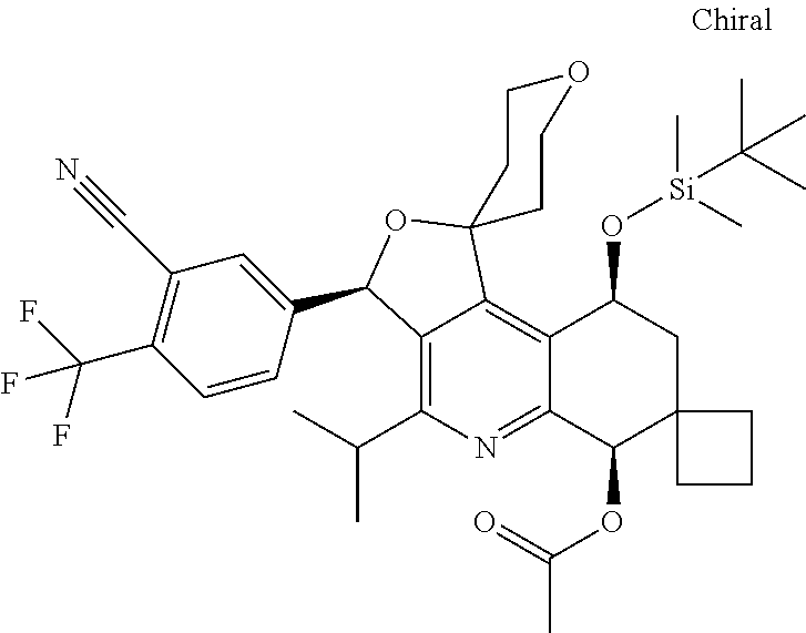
C12=C(C(C)C)N=C3C(=C1C1(OC2C2=CC(C#N)=C(C(F)(F)F)C=C2)CCOCC1)C(O[Si](C)(C)C(C)(C)C)CC1(C3OC(=O)C)CCC1
